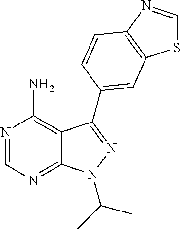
N1=CN=C2C(=C1N)C(C1=CC3=C(N=CS3)C=C1)=NN2C(C)C
